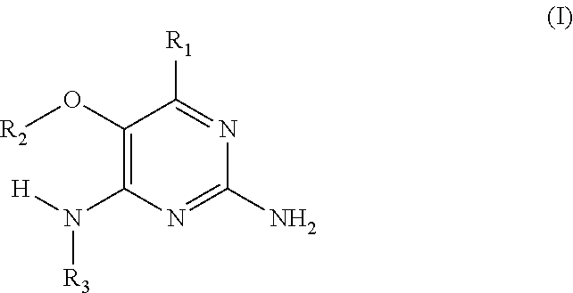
C1(O[R2])=C(N([H])[R3])N=C(N)N=C1[R1]
